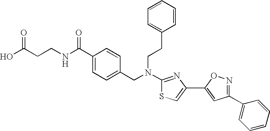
N(C1=NC(C2=CC(C3=CC=CC=C3)=NO2)=CS1)(CC1=CC=C(C(NCCC(O)=O)=O)C=C1)CCC1=CC=CC=C1
